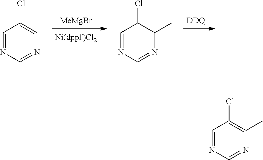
[MeMgBr].[DDQ].C1=NC=NC=C1Cl.C1=NC=NC(C)C1Cl.C1=NC=NC(C)=C1Cl
